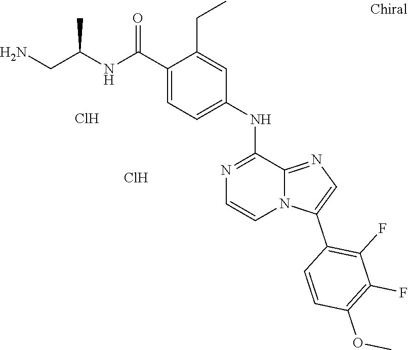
C1=C(C(NC(CN)C)=O)C(CC)=CC(NC2=NC=CN3C2=NC=C3C2=C(F)C(F)=C(OC)C=C2)=C1.Cl.Cl
